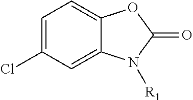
C1=C(Cl)C=C2C(=C1)OC(=O)N2[R1]
